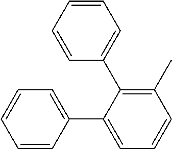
C1=CC(C2=CC=CC(C)=C2C2=CC=CC=C2)=CC=C1
